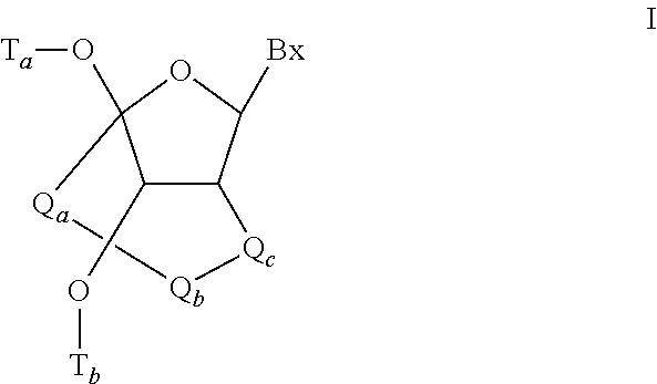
C1(O[Tb])C2(O[Ta])OC([Bx])C1[Qc][Qb][Qa]2
